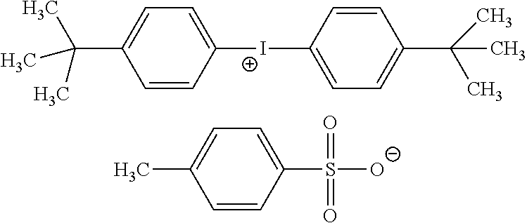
C1=CC([I+]C2=CC=C(C(C)(C)C)C=C2)=CC=C1C(C)(C)C.C1=CC(S([O-])(=O)=O)=CC=C1C
